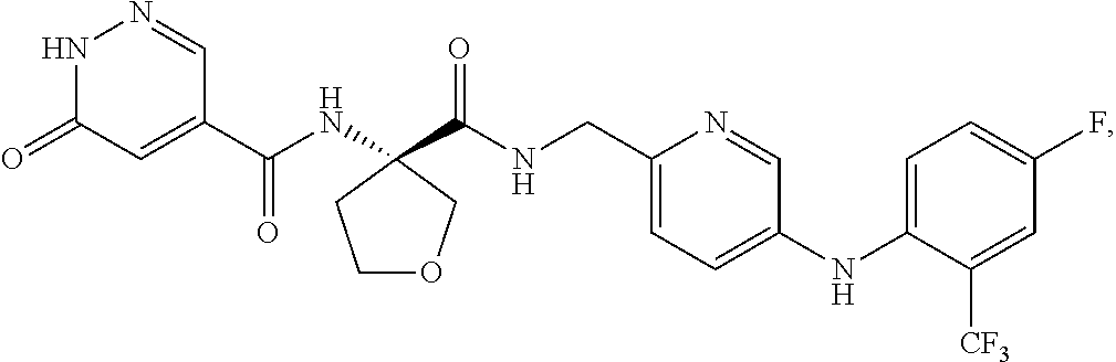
N1C(=O)C=C(C(=O)NC2(C(=O)NCC3=CC=C(NC4=CC=C(F)C=C4[CF3])C=N3)CCOC2)C=N1
